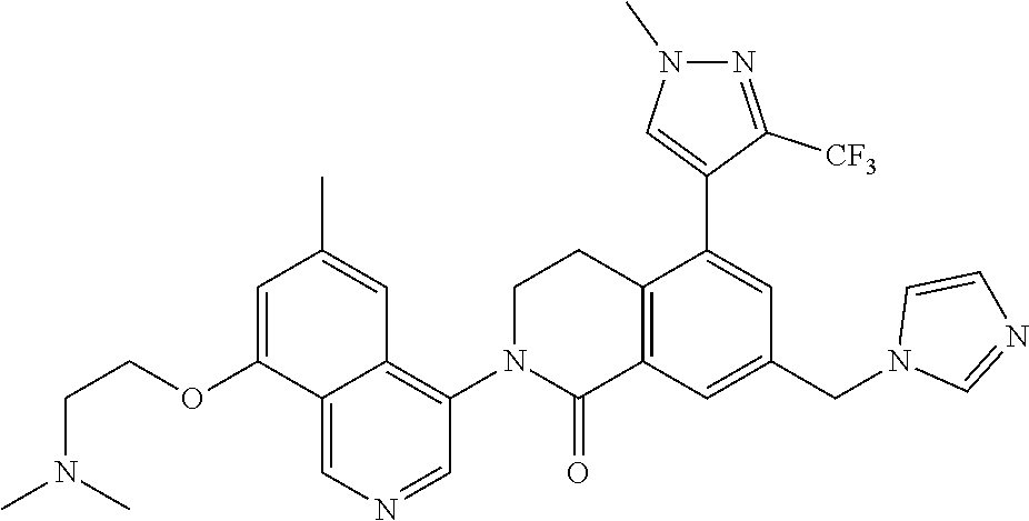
C12=C(C=C(CN3C=NC=C3)C=C1C1=CN(C)N=C1[CF3])C(=O)N(C1=C3C(=CN=C1)C(OCCN(C)C)=CC(C)=C3)CC2
